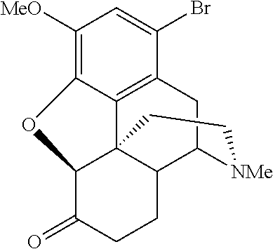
C1([MeO])=C2C3=C(C(Br)=C1)CC1C4C3(C(C(=O)CC4)O2)CC[NMe]1
